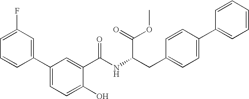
C1=CC(C2=CC=C(O)C(C(=O)NC(CC3=CC=C(C4=CC=CC=C4)C=C3)C(OC)=O)=C2)=CC(F)=C1
